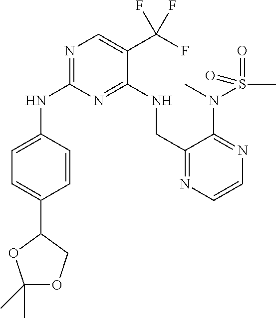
C1=CC(NC2=NC=C(C(F)(F)F)C(NCC3=NC=CN=C3N(S(C)(=O)=O)C)=N2)=CC=C1C1OC(C)(C)OC1
